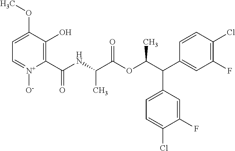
C1=C(OC)C(O)=C(C(NC(C(OC(C(C2=CC(F)=C(Cl)C=C2)C2=CC=C(Cl)C(F)=C2)C)=O)C)=O)[N+]([O-])=C1
